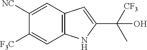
C1([NC])=CC2=C(C=C1[F3C])NC(C([CF3])(C)O)=C2
